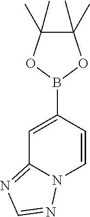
C1(C)(C)C(C)(C)OB(C2=CC3=NC=NN3C=C2)O1
